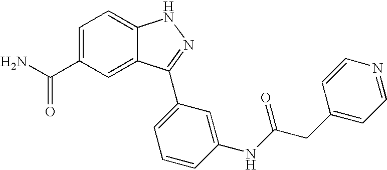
C1=C(C(N)=O)C=C2C(=C1)NN=C2C1=CC=CC(NC(CC2=CC=NC=C2)=O)=C1
